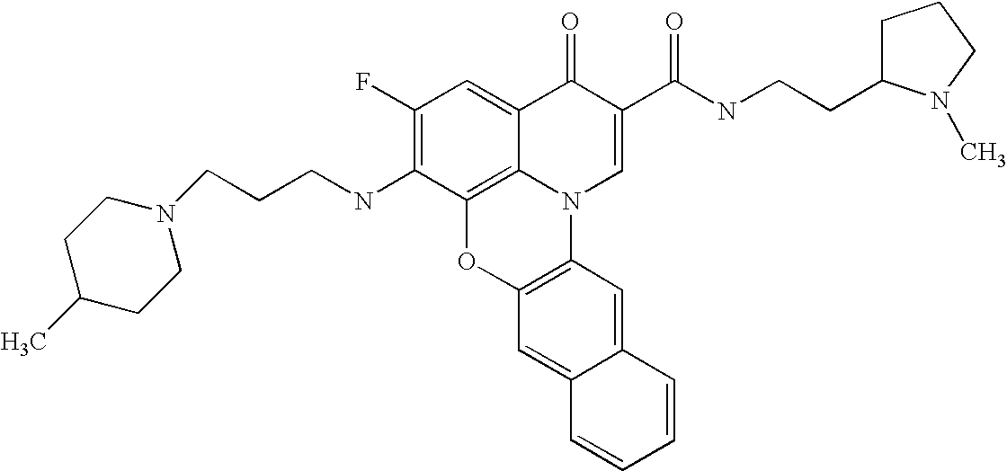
C1(F)=C(NCCCN2CCC(C)CC2)C2=C3C(=C1)C(=O)C(C(NCCC1CCCN1C)=O)=CN3C1=C(O2)C=C2C(=C1)C=CC=C2
